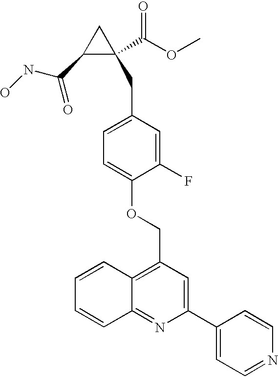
ONC(C1C(CC2=CC=C(OCC3=C4C(=NC(C5=CC=NC=C5)=C3)C=CC=C4)C(F)=C2)(C(OC)=O)C1)=O
